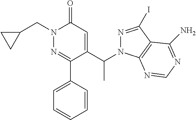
C1=CC(C2=NN(CC3CC3)C(=O)C=C2C(C)N2N=C(I)C3=C2N=CN=C3N)=CC=C1
